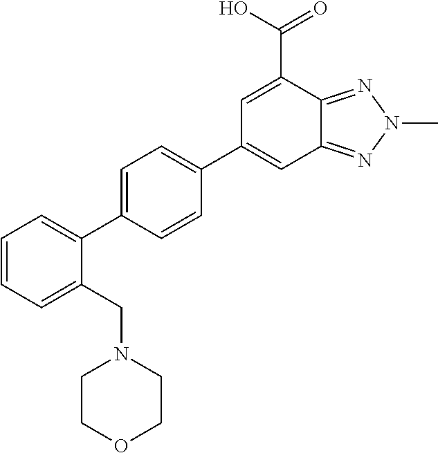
C12=NN(C)N=C1C(C(O)=O)=CC(C1=CC=C(C3=CC=CC=C3CN3CCOCC3)C=C1)=C2
